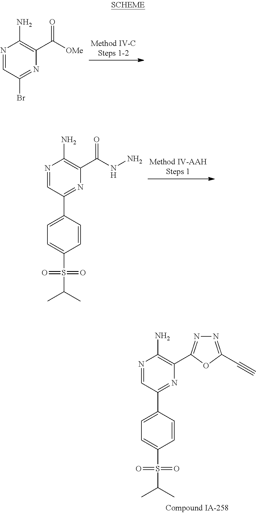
N1=CC(Br)=NC(C([OMe])=O)=C1N.N1=CC(C2=CC=C(S(C(C)C)(=O)=O)C=C2)=NC(C(NN)=O)=C1N.N1=CC(C2=CC=C(S(C(C)C)(=O)=O)C=C2)=NC(C2=NN=C(C#C)O2)=C1N
